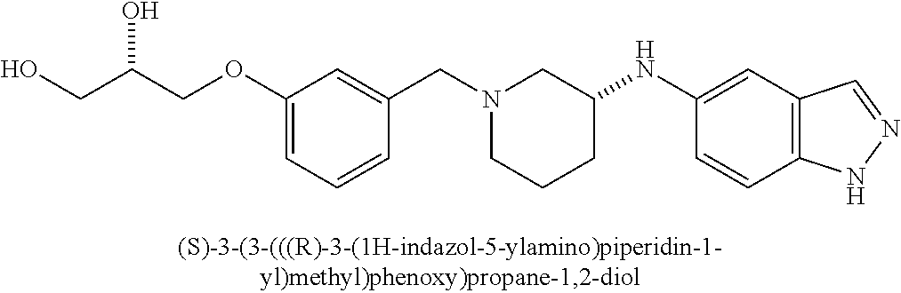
N1(CC2=CC(OCC(CO)O)=CC=C2)CCCC(NC2=CC3=C(C=C2)NN=C3)C1
